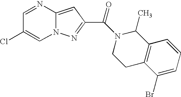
C1=NC2=CC(C(N3C(C)C4=C(CC3)C(Br)=CC=C4)=O)=NN2C=C1Cl
